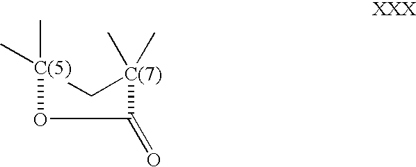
C[C(5)]1(C)C[C(7)](C)(C)C(=O)O1
